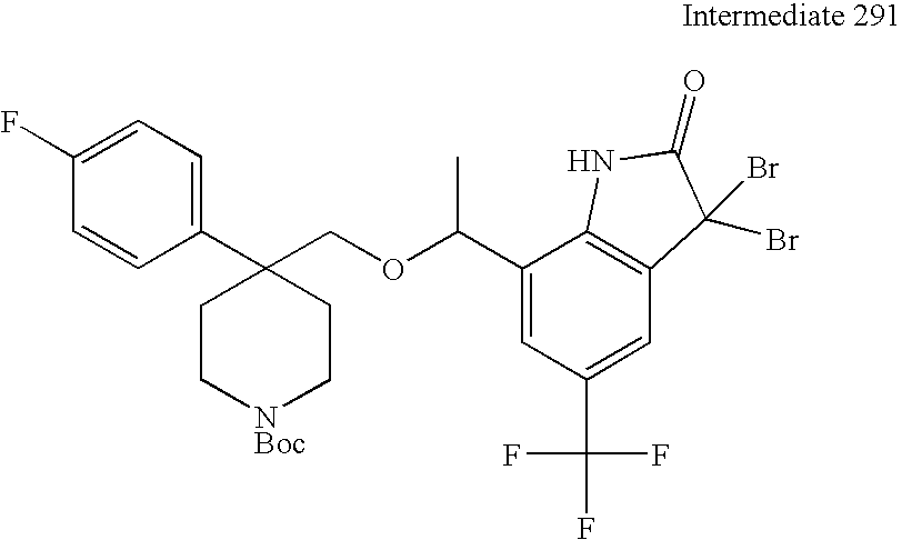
C1(C2(COC(C3=CC(C(F)(F)F)=CC4=C3NC(=O)C4(Br)Br)C)CC[NBoc]CC2)=CC=C(F)C=C1
